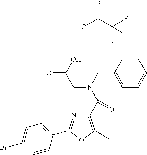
C1(C(=O)N(CC(O)=O)CC2=CC=CC=C2)=C(C)OC(C2=CC=C(Br)C=C2)=N1.OC(=O)C(F)(F)F
